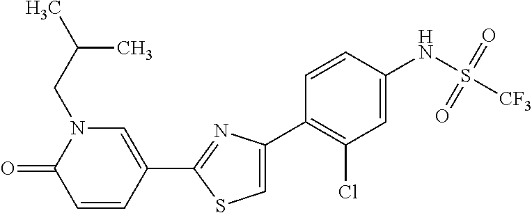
C1=CC(C2=NC(C3=C(Cl)C=C(NS([CF3])(=O)=O)C=C3)=CS2)=CN(CC(C)C)C1=O
